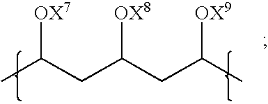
CC(CC(CC(C)[OX9])[OX8])[OX7]
